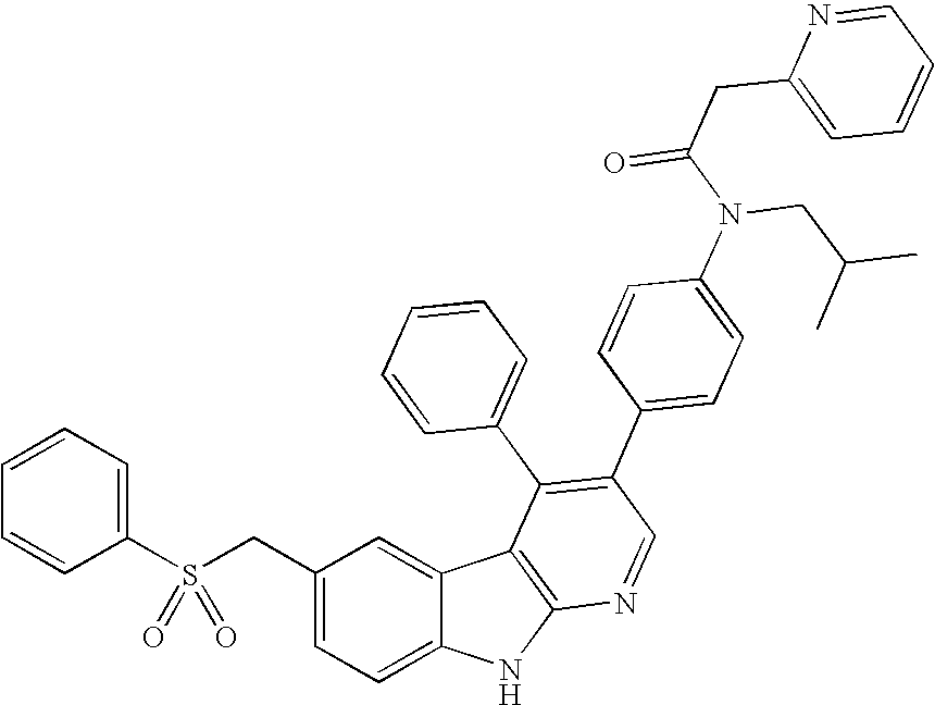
C(C1=CC=C2C(=C1)C1=C(N2)N=CC(C2=CC=C(N(CC(C)C)C(CC3=CC=CC=N3)=O)C=C2)=C1C1=CC=CC=C1)S(C1=CC=CC=C1)(=O)=O
